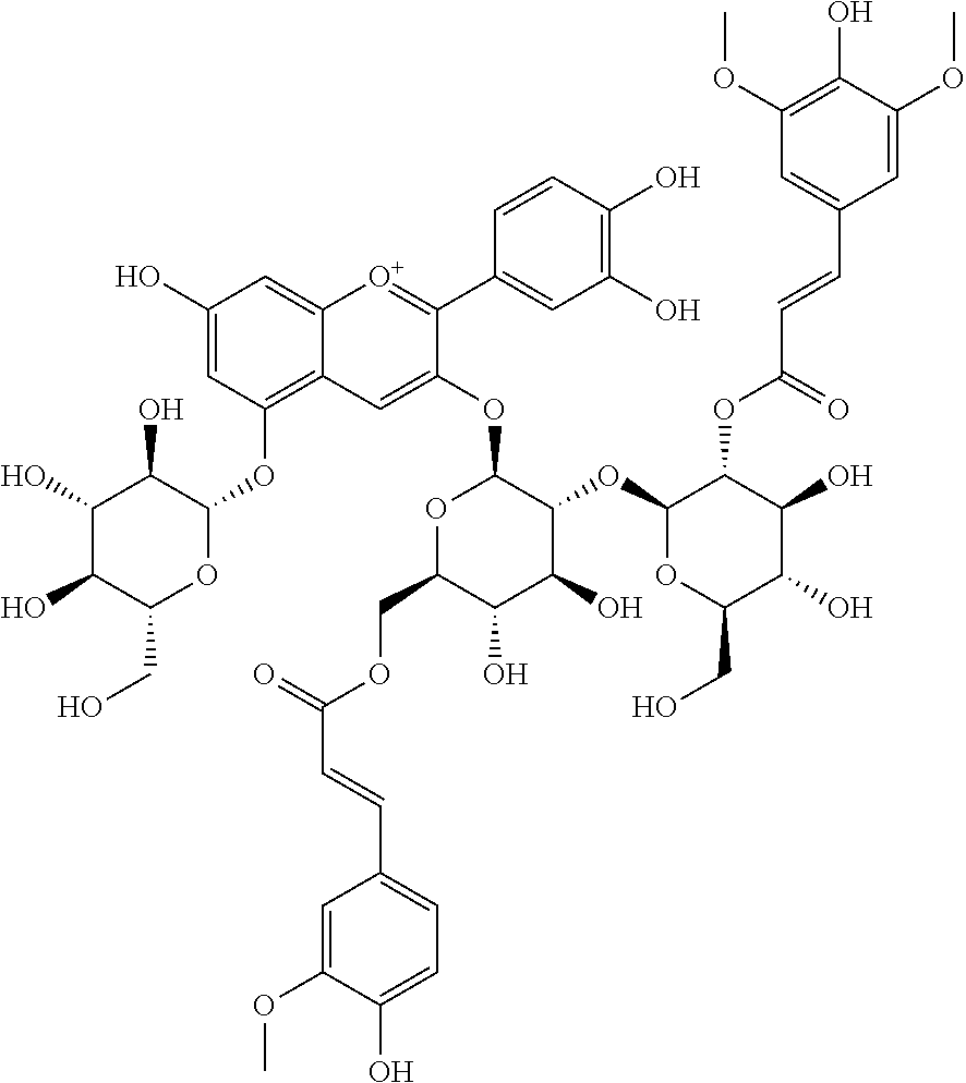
C12=C(OC3C(O)C(O)C(O)C(CO)O3)C=C(O)C=C1[O+]=C(C1=CC(O)=C(O)C=C1)C(OC1OC(COC(C=CC3=CC=C(O)C(OC)=C3)=O)C(O)C(O)C1OC1OC(CO)C(O)C(O)C1OC(=O)C=CC1=CC(OC)=C(O)C(OC)=C1)=C2
